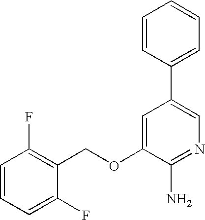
C(OC1=CC(C2=CC=CC=C2)=CN=C1N)C1=C(F)C=CC=C1F
